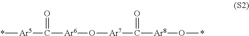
*[Ar5]C(=O)[Ar6]O[Ar7]C(=O)[Ar8]O*
